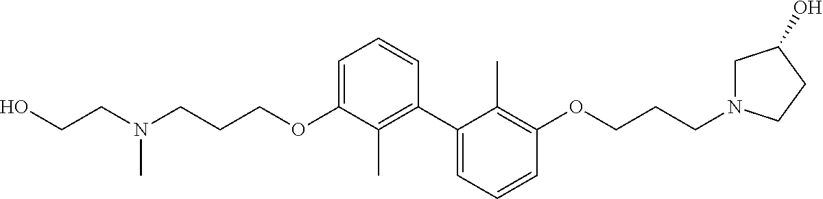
C1=C(OCCCN(CCO)C)C(C)=C(C2=CC=CC(OCCCN3CC(O)CC3)=C2C)C=C1
